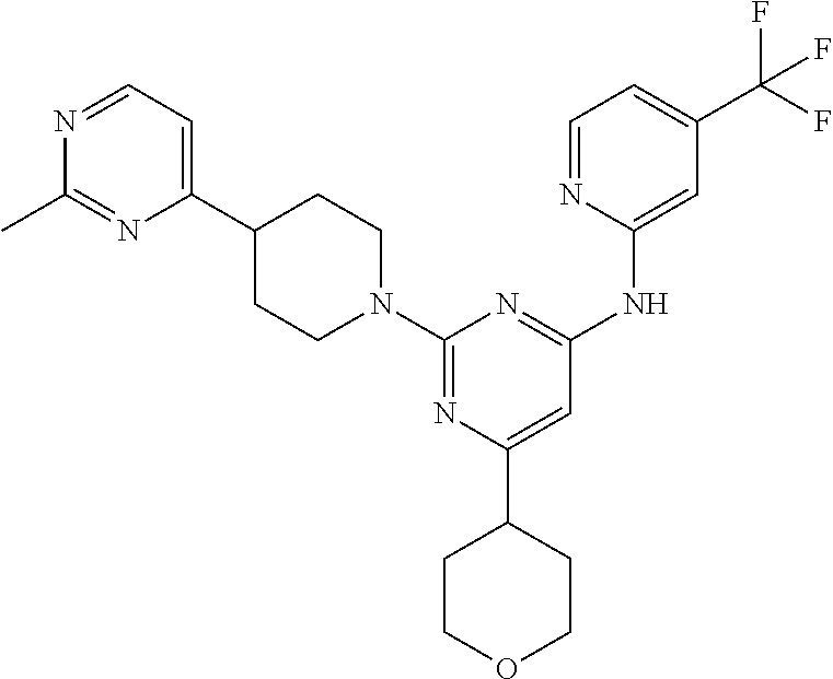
C1(N2CCC(C3=CC=NC(C)=N3)CC2)=NC(C2CCOCC2)=CC(NC2=CC(C(F)(F)F)=CC=N2)=N1
